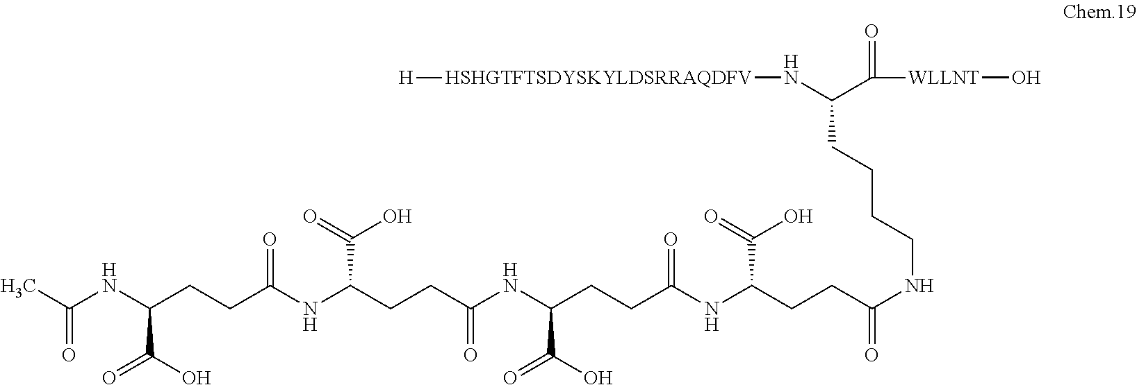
C(NC(CCC(NC(CCC(NC(CCC(NC(CCC(NCCCCC(C([WLLNT]O)=O)N[HSHGTFTSDYSKYLDSRRAQDFV][H])=O)C(O)=O)=O)C(=O)O)=O)C(O)=O)=O)C(=O)O)(C)=O
